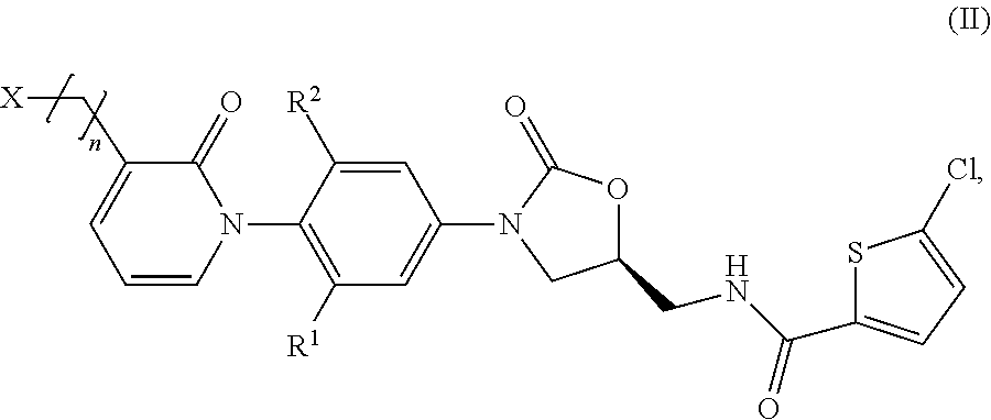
C1(C[X])=CC=CN(C2=C([R1])C=C(N3CC(CNC(=O)C4=CC=C(Cl)S4)OC3=O)C=C2[R2])C1=O
